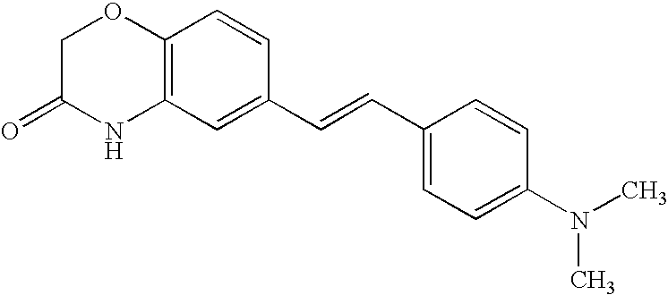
C12=C(C=C(C=CC3=CC=C(N(C)C)C=C3)C=C1)NC(=O)CO2
